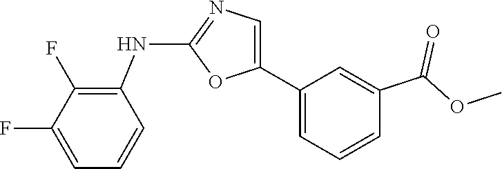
C1(NC2=C(F)C(F)=CC=C2)=NC=C(C2=CC=CC(C(=O)OC)=C2)O1
